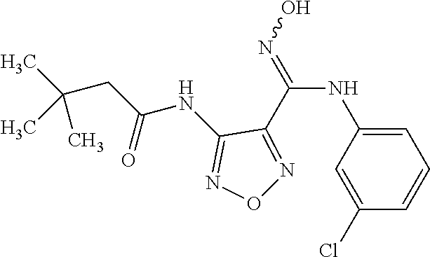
C1=C(NC(=NO)C2=NON=C2NC(CC(C)(C)C)=O)C=C(Cl)C=C1
